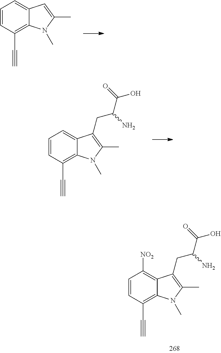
C12=CC=CC(C#C)=C1N(C)C(C)=C2.C12=CC=CC(C#C)=C1N(C)C(C)=C2CC(C(O)=O)N.C12=C([NO2])C=CC(C#C)=C1N(C)C(C)=C2CC(C(O)=O)N
